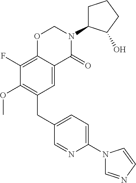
C1(CC2=C(OC)C(F)=C3C(=C2)C(=O)N(C2CCCC2O)CO3)=CC=C(N2C=NC=C2)N=C1
